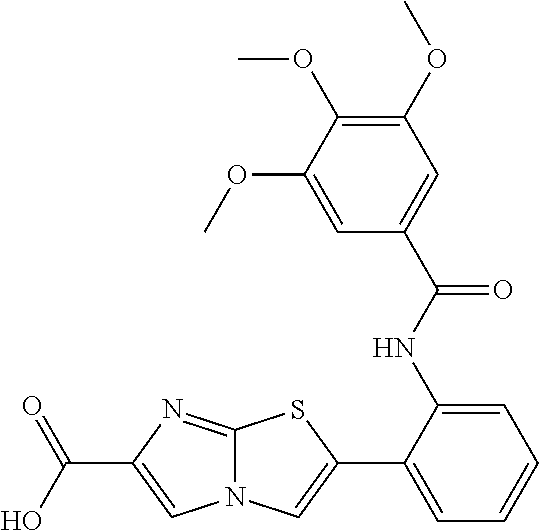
C12=NC(C(=O)O)=CN1C=C(C1=CC=CC=C1NC(=O)C1=CC(OC)=C(OC)C(OC)=C1)S2
